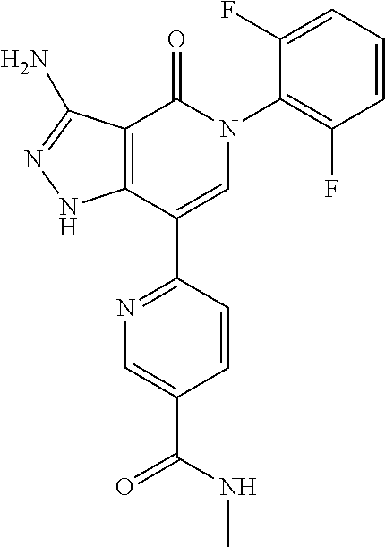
C1=CC=C(F)C(N2C(=O)C3=C(C(C4=NC=C(C(NC)=O)C=C4)=C2)NN=C3N)=C1F
